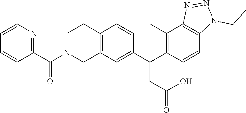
C12=C(C=C(C(C3=C(C)C4=C(C=C3)N(CC)N=N4)CC(=O)O)C=C1)CN(C(C1=NC(C)=CC=C1)=O)CC2
